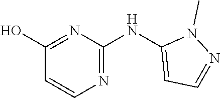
N1(C)N=CC=C1NC1=NC=CC(O)=N1
